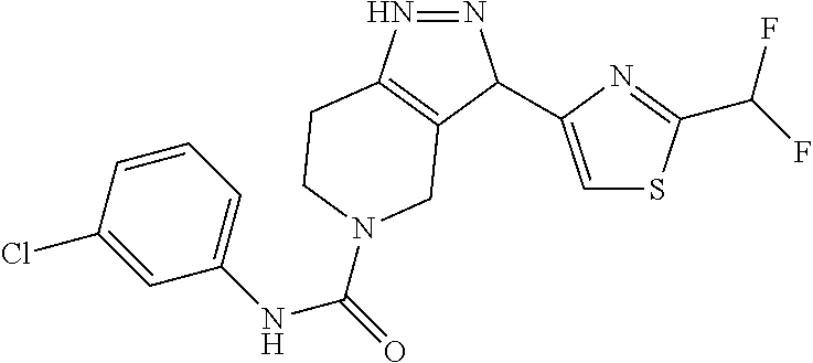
N1=NC(C2=CSC(C(F)F)=N2)C2=C1CCN(C(=O)NC1=CC=CC(Cl)=C1)C2
